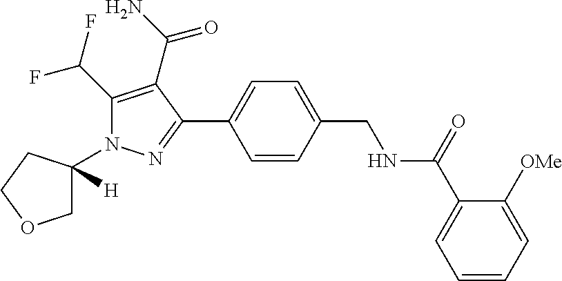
C1C(N2C(C(F)F)=C(C(N)=O)C(C3=CC=C(CNC(C4=CC=CC=C4[OMe])=O)C=C3)=N2)([H])CCO1
